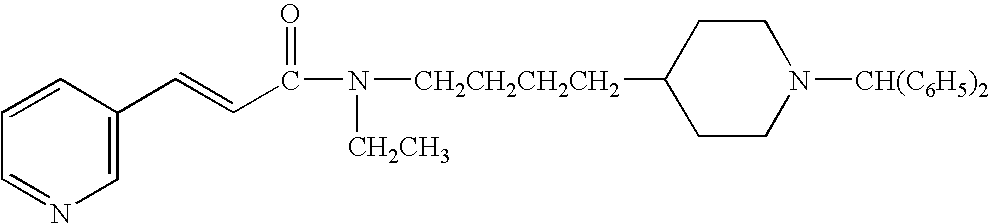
C1=NC=C(C=CC(N([CH2CH2CH2CH2]C2CCN([CH(C6H5)2])CC2)[CH2CH3])=O)C=C1
